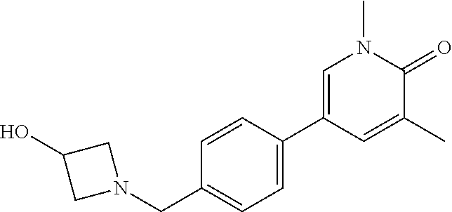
C1(CN2CC(O)C2)=CC=C(C2=CN(C)C(=O)C(C)=C2)C=C1
